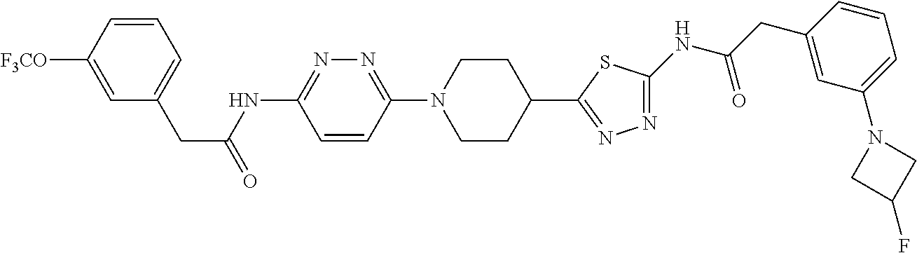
C1=C([F3CO])C=CC=C1CC(=O)NC1=NN=C(N2CCC(C3=NN=C(NC(CC4=CC(N5CC(F)C5)=CC=C4)=O)S3)CC2)C=C1
